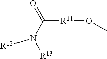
C([R11]OC)(N([R12])[R13])=O
